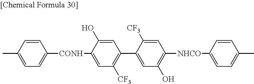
C1=CC(C)=CC=C1[CONH]C1=CC([CF3])=C(C2=CC(O)=C([NHCO]C3=CC=C(C)C=C3)C=C2[CF3])C=C1O
